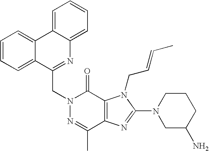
N1=C(C)C2=C(C(=O)N1CC1=NC3=CC=CC=C3C3=CC=CC=C13)N(CC=CC)C(N1CC(N)CCC1)=N2
